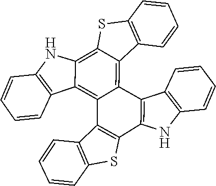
C12=C(NC3=C1C=CC=C3)C1=C(C3=C4C5=C(C=CC=C5)NC4=C4C(=C23)C2=C(C=CC=C2)S4)C2=C(S1)C=CC=C2
